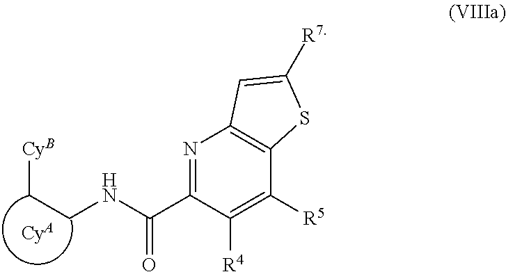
[CyB]CCNC(=O)C1=NC2=C(C([R5])=C1[R4])SC([R7])=C2.[CyA]
